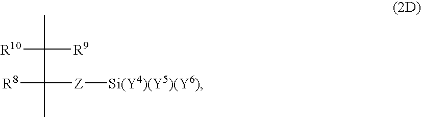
[R10]C(C)(C([R8])([Z][Si(Y4)(Y5)(Y6)])C)[R9]
